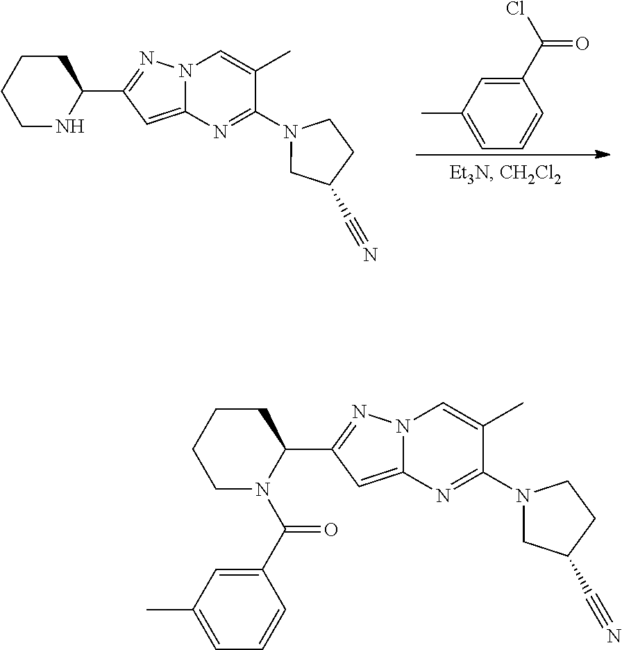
C1=C(C)C=C(C(Cl)=O)C=C1.C1NC(C2=NN3C(=C2)N=C(N2CC(C#N)CC2)C(C)=C3)CCC1.C1CCCC(C2=NN3C(=C2)N=C(N2CC(C#N)CC2)C(C)=C3)N1C(C1=CC(C)=CC=C1)=O
